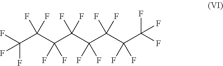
C(C(C(C(C(C(C(F)(F)C(F)(F)F)(F)F)(F)F)(F)F)(F)F)(F)F)(F)(F)F
